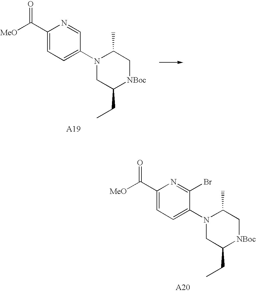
C1(C([MeO])=O)=CC=C(N2CC(CC)[NBoc]CC2C)C=N1.C1(C([MeO])=O)=CC=C(N2CC(CC)[NBoc]CC2C)C(Br)=N1
